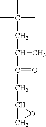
CC(CC(C(CC1CO1)=O)C)(C)C
